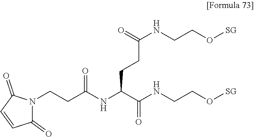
N1(CCC(NC(C(NCCO[SG])=O)CCC(NCCO[SG])=O)=O)C(=O)C=CC1=O
